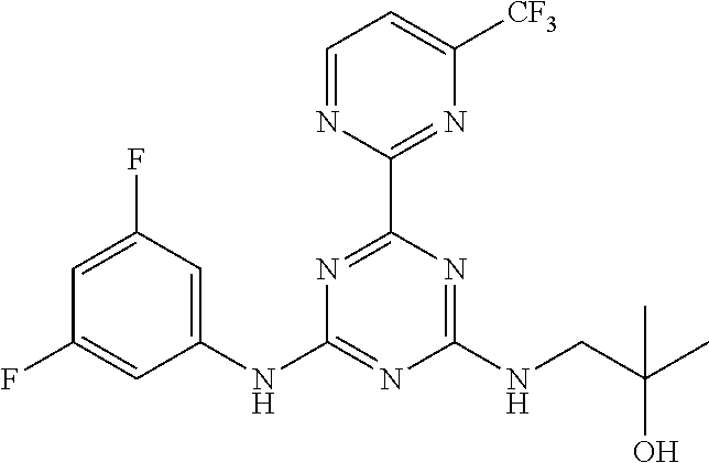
N1=C(C2=NC([CF3])=CC=N2)N=C(NCC(C)(O)C)N=C1NC1=CC(F)=CC(F)=C1
